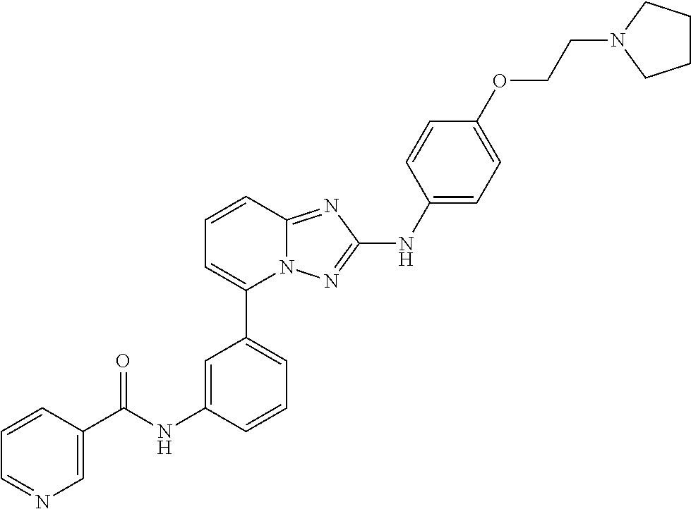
C1=CC2=NC(NC3=CC=C(OCCN4CCCC4)C=C3)=NN2C(C2=CC=CC(NC(C3=CN=CC=C3)=O)=C2)=C1
